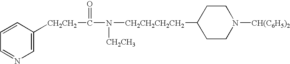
C1=NC=C([CH2CH2]C(N([CH2CH2CH2CH2]C2CCN([CH(C6H5)2])CC2)[CH2CH3])=O)C=C1
